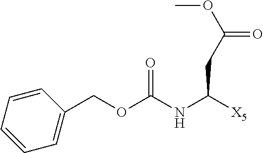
C1=CC=CC(COC(=O)NC(CC(=O)OC)[X5])=C1
